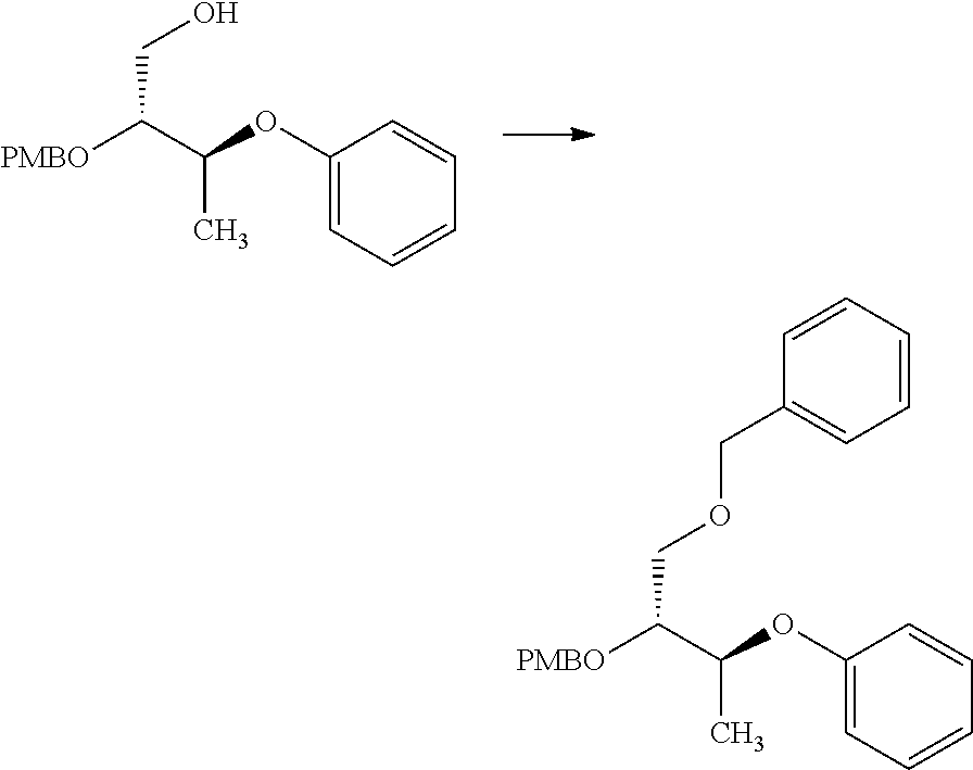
C(C(C(OC1=CC=CC=C1)C)[PMBO])O.C(C(C(OC1=CC=CC=C1)C)[PMBO])OCC1=CC=CC=C1
